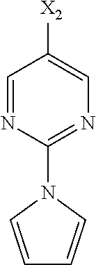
C1=NC(N2C=CC=C2)=NC=C1[X2]
